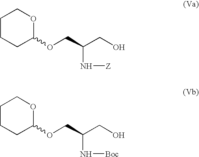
C1CCC(OCC(CO)N[Z])OC1.C1CCC(OCC(CO)N[Boc])OC1
